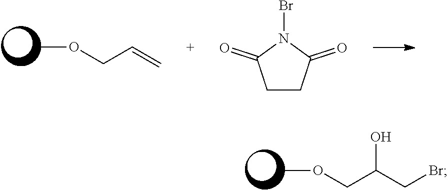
O(C)CC(CBr)O.O(C)CC=C.C1CC(=O)N(Br)C1=O
